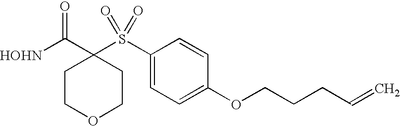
[HOHN]C(C1(S(C2=CC=C(OCCCC=C)C=C2)(=O)=O)CCOCC1)=O
